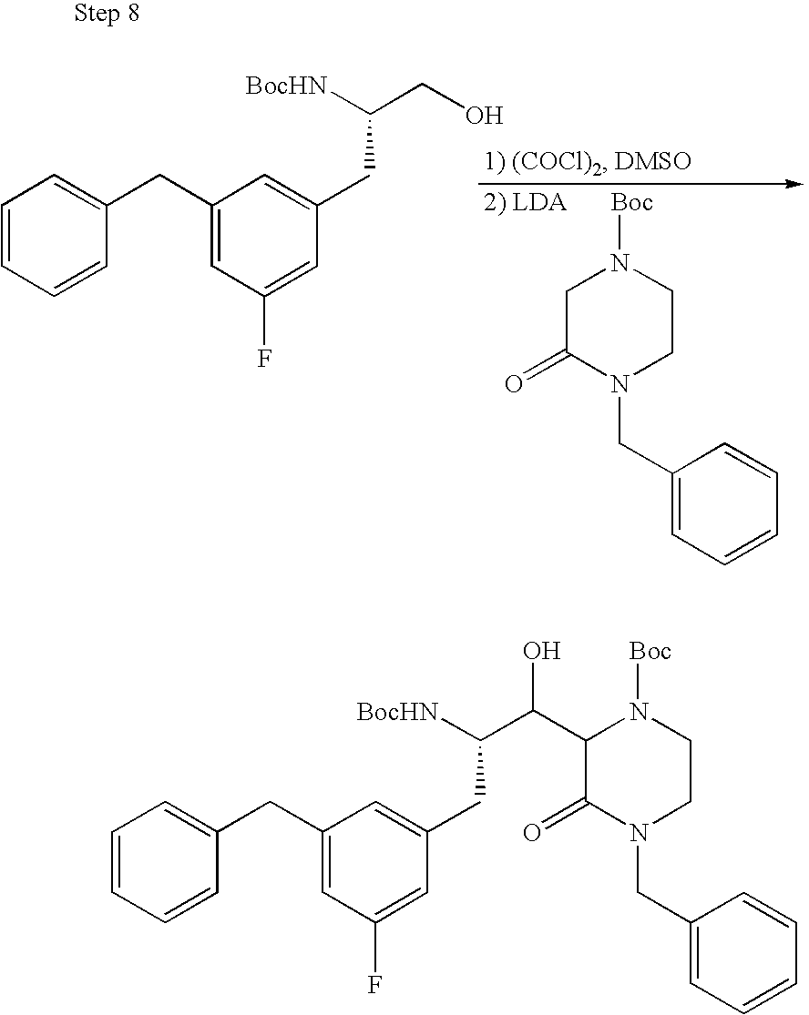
C1=C(CC(C(C2C(=O)N(CC3=CC=CC=C3)CCN2[Boc])O)[BocHN])C=C(F)C=C1CC1=CC=CC=C1.C1C(=O)N(CC2=CC=CC=C2)CCN1[Boc].C1=C(CC(CO)[BocHN])C=C(F)C=C1CC1=CC=CC=C1
